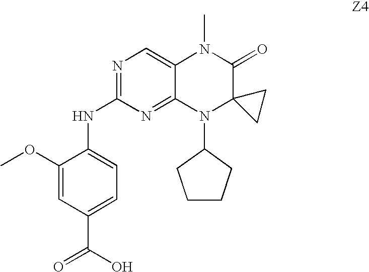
C1(OC)=CC(C(=O)O)=CC=C1NC1=NC=C2C(=N1)N(C1CCCC1)C1(C(=O)N2C)CC1
